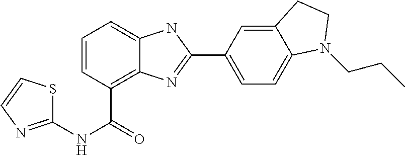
C1=CC(C(=O)NC2=NC=CS2)=C2C(=C1)NC(C1=CC=C3C(=C1)CCN3CCC)=N2
